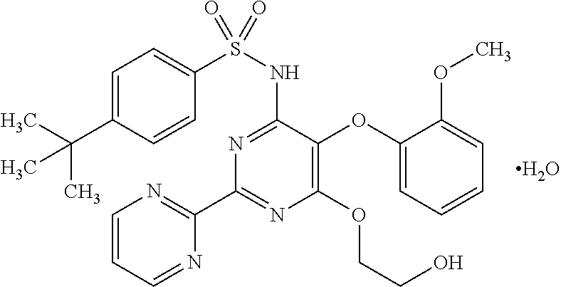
C1=C(C(C)(C)C)C=CC(S(NC2=NC(C3=NC=CC=N3)=NC(OCCO)=C2OC2=CC=CC=C2OC)(=O)=O)=C1.O
